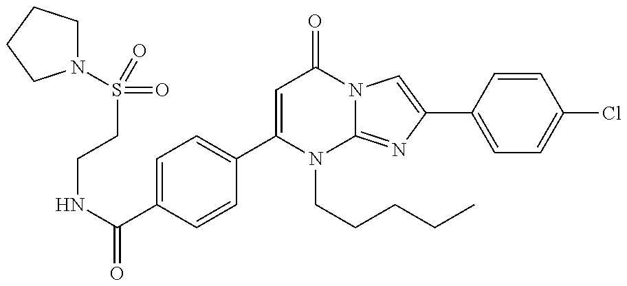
C(NC(=O)C1=CC=C(C2=CC(=O)N3C(=NC(C4=CC=C(Cl)C=C4)=C3)N2CCCCC)C=C1)CS(=O)(=O)N1CCCC1
